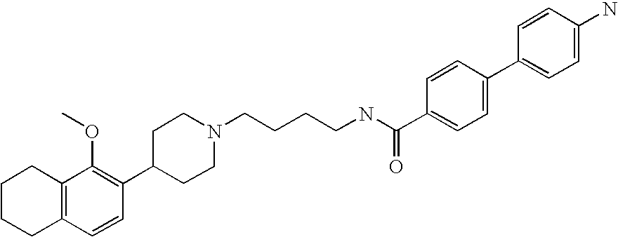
C12=C(C=CC(C3CCN(CCCCNC(C4=CC=C(C5=CC=C(N)C=C5)C=C4)=O)CC3)=C1OC)CCCC2
